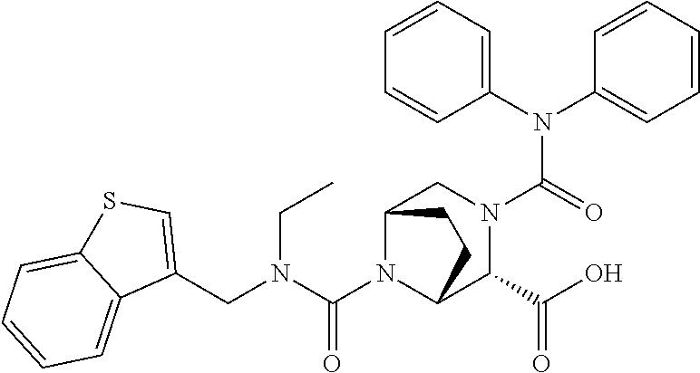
C1(N(C2=CC=CC=C2)C(=O)N2CC3N(C(N(CC4=CSC5=CC=CC=C45)CC)=O)C(C2C(O)=O)CC3)=CC=CC=C1
